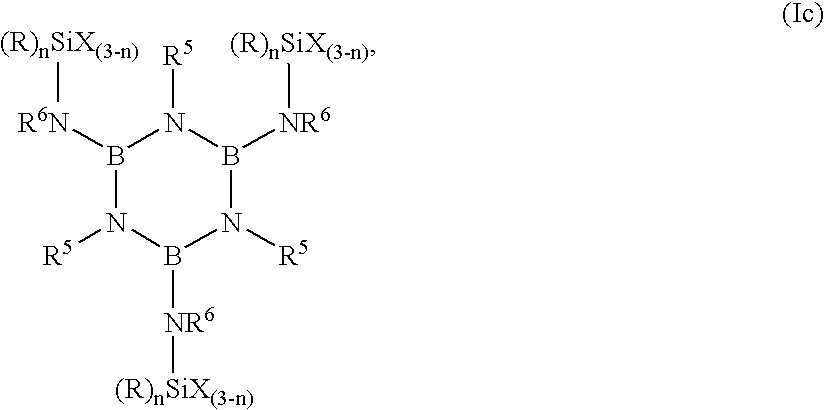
B1([R6N][(R)nSiX(3-n)])N([R5])B([NR6][(R)nSiX(3-n)])N([R5])B([NR6][(R)nSiX(3-n)])N1[R5]
